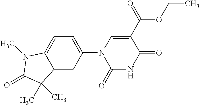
C1=C(N2C(=O)NC(=O)C(C(=O)OCC)=C2)C=C2C(=C1)N(C)C(=O)C2(C)C
